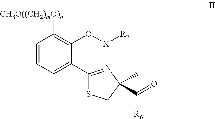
C1=CC=C(C2=NC(C([R6])=O)(C)CS2)C(O[X][R7])=C1[CH3O((CH2)mO)n]
